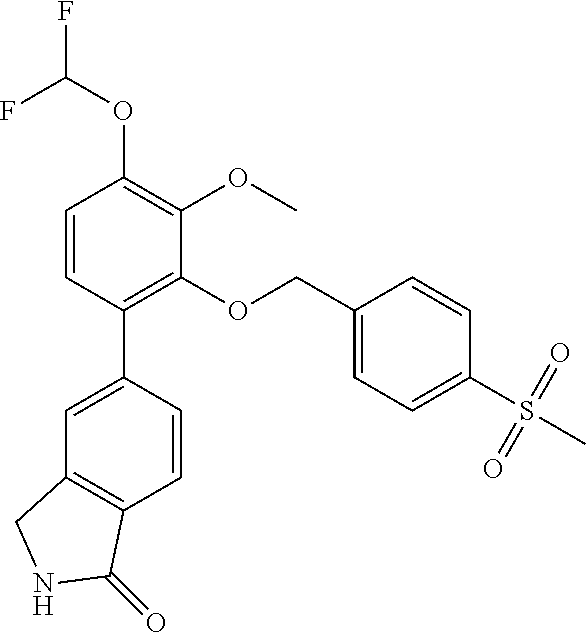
FC(OC1=C(OC)C(OCC2=CC=C(S(C)(=O)=O)C=C2)=C(C2=CC3=C(C=C2)C(=O)NC3)C=C1)F
